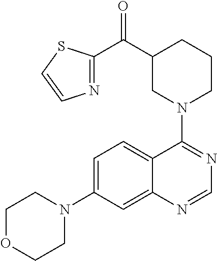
C1OCCN(C2=CC=C3C(=C2)N=CN=C3N2CCCC(C(C3=NC=CS3)=O)C2)C1
